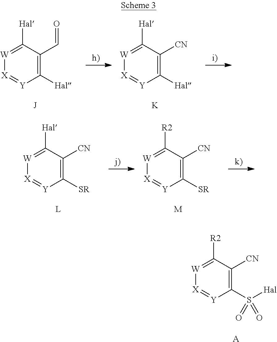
C1([Hal])=C(C=O)C([Hal])=[W][X]=[Y]1.[J].C1([Hal])=C([CN])C([Hal])=[W][X]=[Y]1.[K].C1([SR])=C([CN])C([Hal])=[W][X]=[Y]1.[L].C1([SR])=C([CN])C([R2])=[W][X]=[Y]1.[M].C1(S([Hal])(=O)=O)=C([CN])C([R2])=[W][X]=[Y]1.[A]
